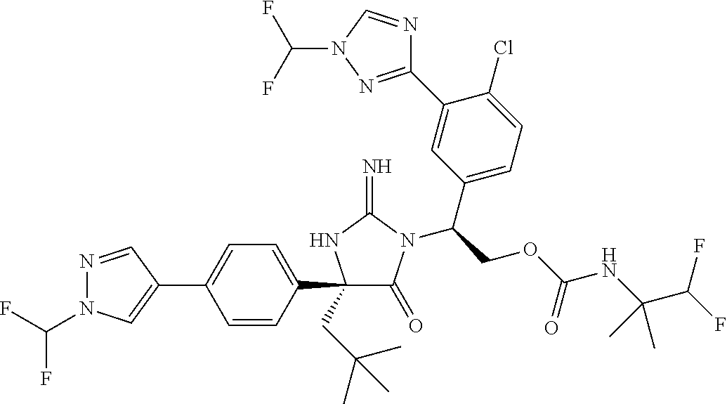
N1=CC(C2=CC=C(C3(CC(C)(C)C)C(=O)N(C(COC(NC(C(F)F)(C)C)=O)C4=CC=C(Cl)C(C5=NN(C(F)F)C=N5)=C4)C(=N)N3)C=C2)=CN1C(F)F
